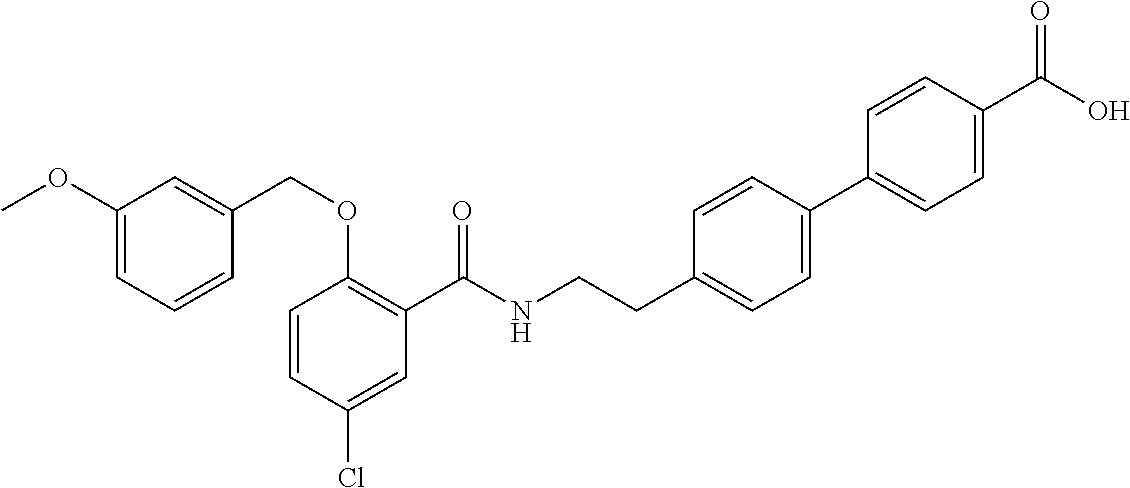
C1=CC(Cl)=CC(C(NCCC2=CC=C(C3=CC=C(C(O)=O)C=C3)C=C2)=O)=C1OCC1=CC(OC)=CC=C1
